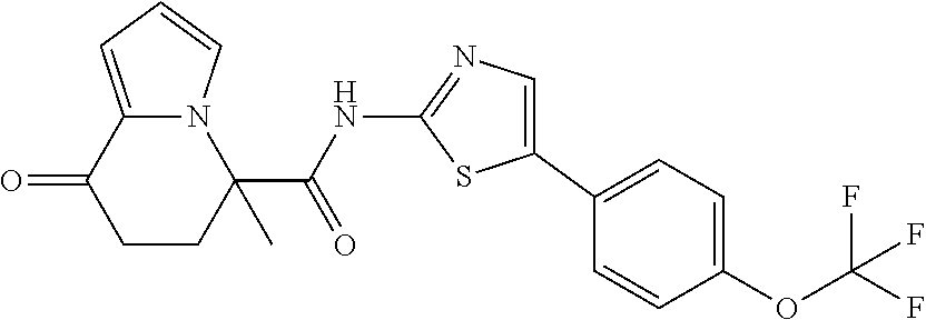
C1CC(C(NC2=NC=C(C3=CC=C(OC(F)(F)F)C=C3)S2)=O)(C)N2C(=CC=C2)C1=O
